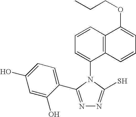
N1=C(C2=CC=C(O)C=C2O)N(C2=CC=CC3=C2C=CC=C3OCCC)C(S)=N1
